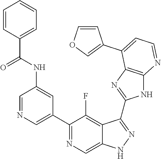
C1=NC=C(C2=NC=C3C(=C2F)C(C2=NC4=C(N2)N=CC=C4C2=COC=C2)=NN3)C=C1NC(=O)C1=CC=CC=C1
